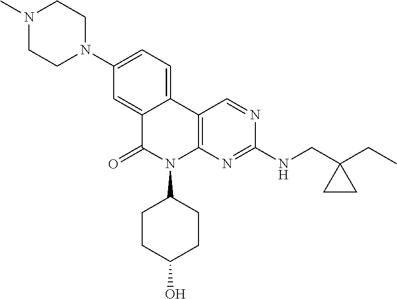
C12=CC(N3CCN(C)CC3)=CC=C1C1=C(N(C3CCC(O)CC3)C2=O)N=C(NCC2(CC)CC2)N=C1
